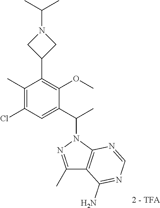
C(N1CC(C2=C(OC)C(C(C)N3N=C(C)C4=C3N=CN=C4N)=CC(Cl)=C2C)C1)(C)C
